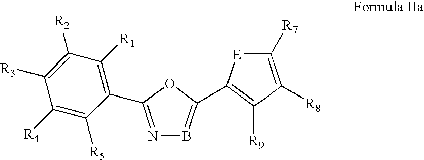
C1([R3])=C([R2])C([R1])=C(C2=NB=C(C3=C([R9])C([R8])=C([R7])[E]3)O2)C([R5])=C1[R4]
